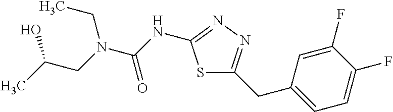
CC(CN(C(NC1=NN=C(CC2=CC=C(F)C(F)=C2)S1)=O)CC)O
